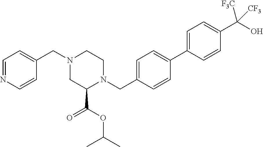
C1=NC=CC(CN2CC(C(=O)OC(C)C)N(CC3=CC=C(C4=CC=C(C(O)([CF3])[CF3])C=C4)C=C3)CC2)=C1
